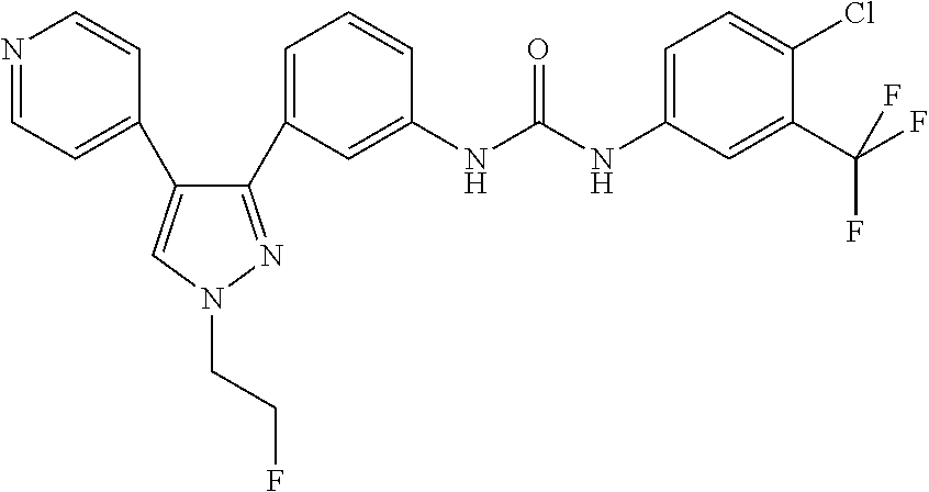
C1(NC(NC2=CC=C(Cl)C(C(F)(F)F)=C2)=O)=CC(C2=NN(CCF)C=C2C2=CC=NC=C2)=CC=C1
